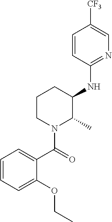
O(C1=CC=CC=C1C(N1C(C)C(NC2=NC=C([CF3])C=C2)CCC1)=O)CC
